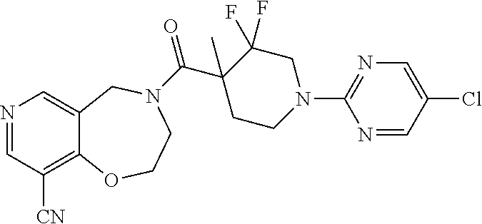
N1=CC([CN])=C2C(=C1)CN(C(C1(C)CCN(C3=NC=C(Cl)C=N3)CC1(F)F)=O)CCO2
